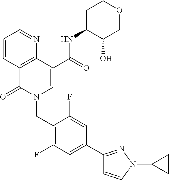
C1=CC2=C(N=C1)C(C(=O)NC1C(O)COCC1)=CN(CC1=C(F)C=C(C3=NN(C4CC4)C=C3)C=C1F)C2=O
